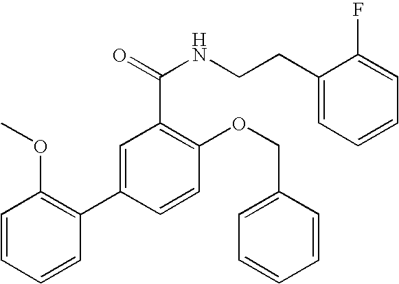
C1=CC=CC(C2=CC(C(NCCC3=CC=CC=C3F)=O)=C(OCC3=CC=CC=C3)C=C2)=C1OC
